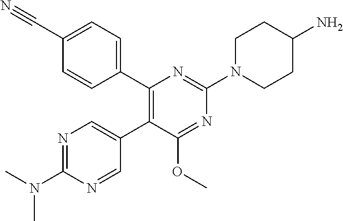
C1=NC(N(C)C)=NC=C1C1=C(C2=CC=C(C#N)C=C2)N=C(N2CCC(N)CC2)N=C1OC
